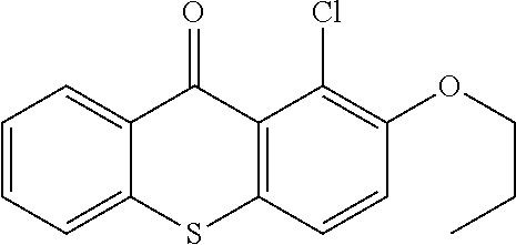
C12=C(C(=O)C3=CC=CC=C3S1)C(Cl)=C(OCCC)C=C2
